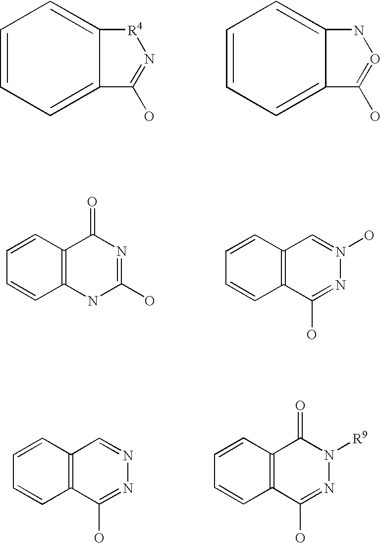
C12=CC=CC=C1C(O)=N[R4]2.C12=CC=CC=C1C(O)=ON2.C12=C(C=CC=C1)C(=O)N=C(O)N2.C12=C(C=CC=C1)C=N(O)N=C2O.C12=C(C=CC=C1)C=NN=C2O.C12=C(C=CC=C1)C(=O)N([R9])N=C2O
